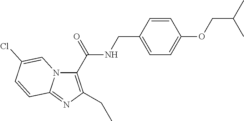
C1=CC(CNC(=O)C2=C(CC)N=C3N2C=C(Cl)C=C3)=CC=C1OCC(C)C
